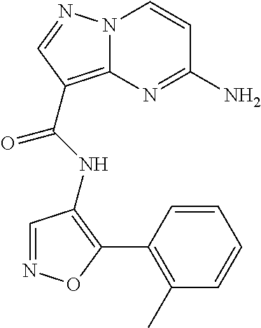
NC1=NC2=C(C(=O)NC3=C(C4=C(C)C=CC=C4)ON=C3)C=NN2C=C1
